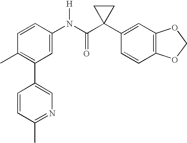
C1=CC(N(C(C2(C3=CC4=C(C=C3)OCO4)CC2)=O)[H])=CC(C2=CN=C(C)C=C2)=C1C
